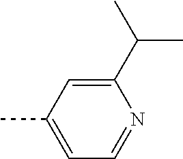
CC1=CC=NC(C(C)C)=C1
